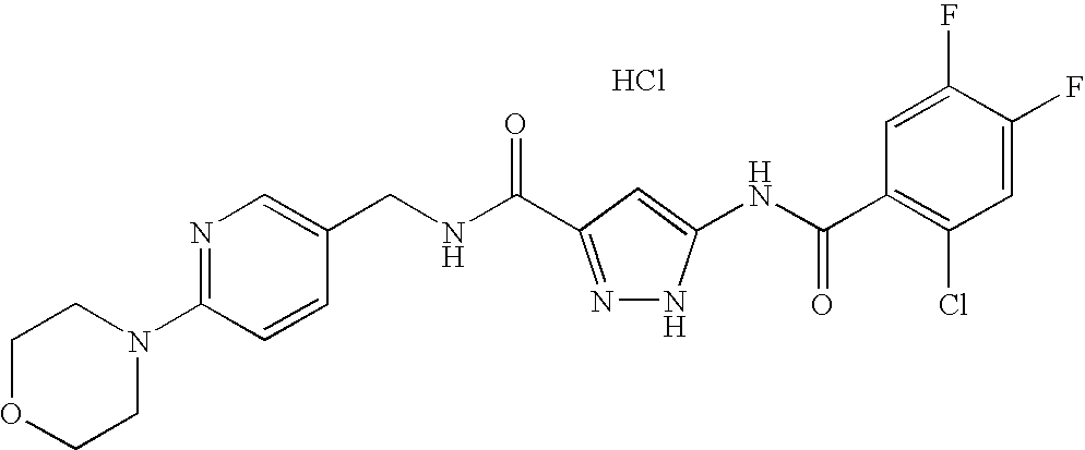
C(NC(=O)C1=NNC(NC(C2=C(Cl)C=C(F)C(F)=C2)=O)=C1)C1=CN=C(N2CCOCC2)C=C1.Cl
